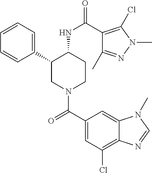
C1=CC=C(C2CN(C(C3=CC(Cl)=C4C(=C3)N(C)C=N4)=O)CCC2NC(=O)C2=C(Cl)N(C)N=C2C)C=C1
